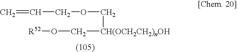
C(COC[CH(OCH2CH2)nOH]CO[R52])=C
